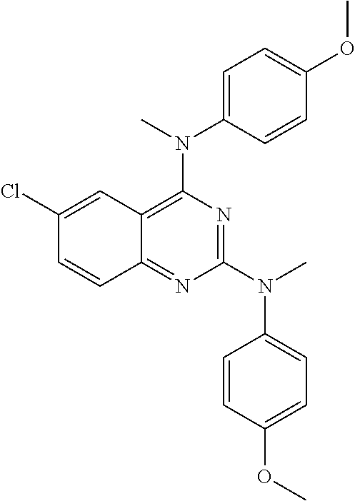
C1(N(C)C2=CC=C(OC)C=C2)=NC(N(C2=CC=C(OC)C=C2)C)=C2C(=N1)C=CC(Cl)=C2
